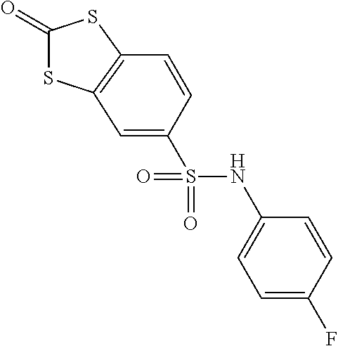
C1(=O)SC2=C(S1)C=CC(S(NC1=CC=C(F)C=C1)(=O)=O)=C2
